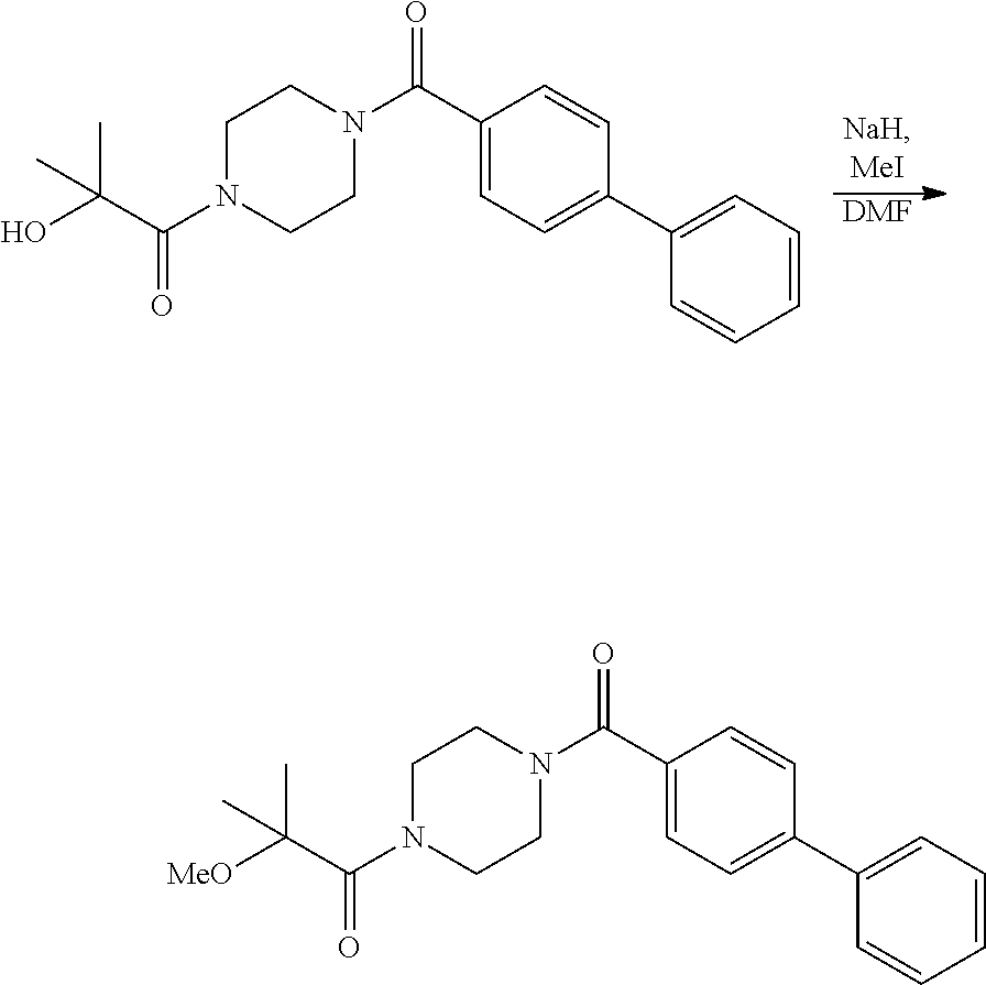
[DMF].C1N(C(C(O)(C)C)=O)CCN(C(C2=CC=C(C3=CC=CC=C3)C=C2)=O)C1.C1N(C(C([MeO])(C)C)=O)CCN(C(C2=CC=C(C3=CC=CC=C3)C=C2)=O)C1
